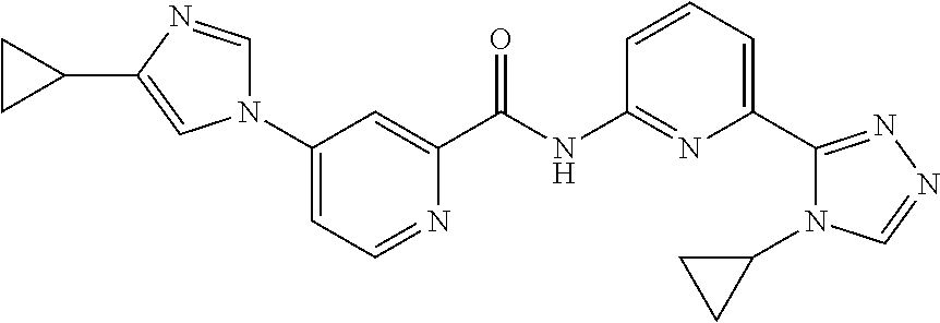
N1(C2=CC=NC(C(NC3=NC(C4=NN=CN4C4CC4)=CC=C3)=O)=C2)C=NC(C2CC2)=C1
